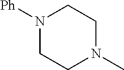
N1([Ph])CCN(C)CC1
